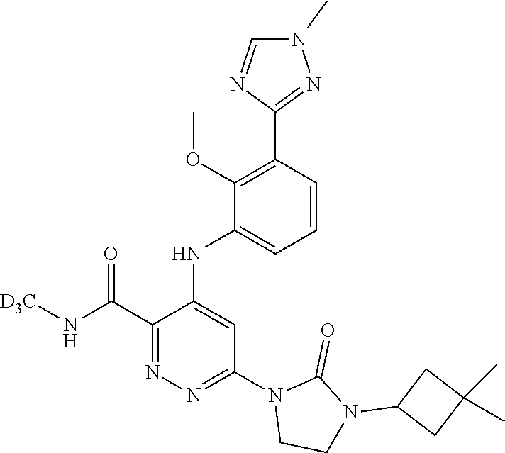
C1=CC(C2=NN(C)C=N2)=C(OC)C(NC2=CC(N3CCN(C4CC(C)(C)C4)C3=O)=NN=C2C(N[D3C])=O)=C1
